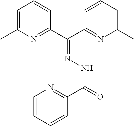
C1=C(C)N=C(C(C2=NC(C)=CC=C2)=NNC(=O)C2=NC=CC=C2)C=C1
